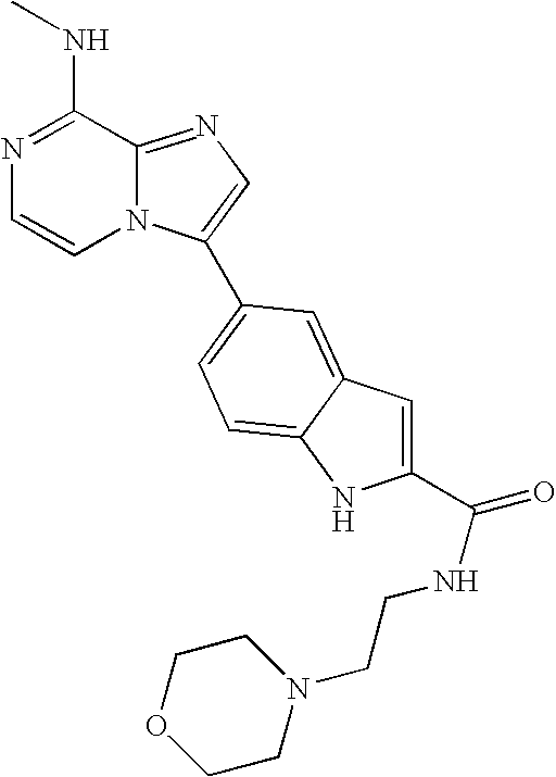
N1=C2N(C(C3=CC=C4C(=C3)C=C(C(=O)NCCN3CCOCC3)N4)=C1)C=CN=C2NC
